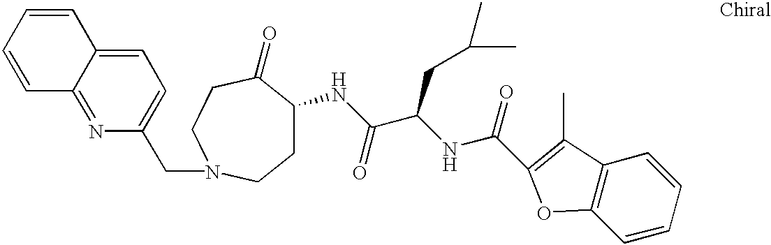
C12=NC(CN3CCC(=O)C(NC(=O)C(NC(=O)C4=C(C)C5=C(C=CC=C5)O4)CC(C)C)CC3)=CC=C1C=CC=C2
